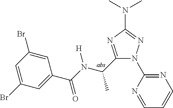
C1(C(N(C(C2=CC(Br)=CC(Br)=C2)=O)[H])C)=NC(N(C)C)=NN1C1=NC=CC=N1
